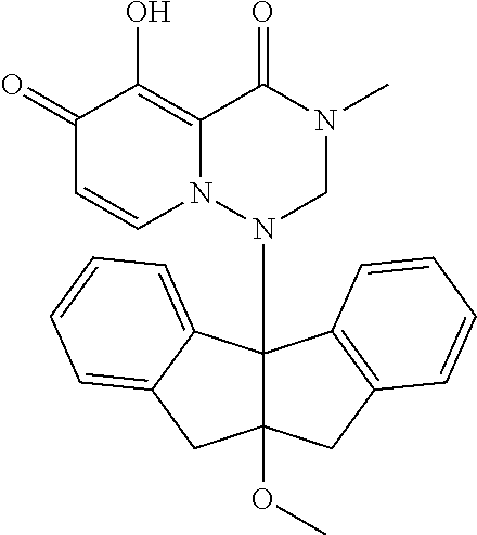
C1(=O)C=CN2C(=C1O)C(=O)N(C)CN2C12C(OC)(CC3=C1C=CC=C3)CC1=CC=CC=C21
